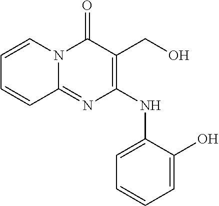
C1=CC=C(O)C(NC2=C(CO)C(=O)N3C(=N2)C=CC=C3)=C1
